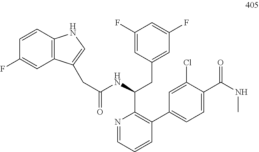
C12=C(C=CC(F)=C1)NC=C2CC(NC(CC1=CC(F)=CC(F)=C1)C1=C(C2=CC=C(C(NC)=O)C(Cl)=C2)C=CC=N1)=O
